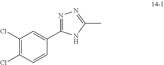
C1(Cl)=C(Cl)C=CC(C2=NN=C(C)N2)=C1
